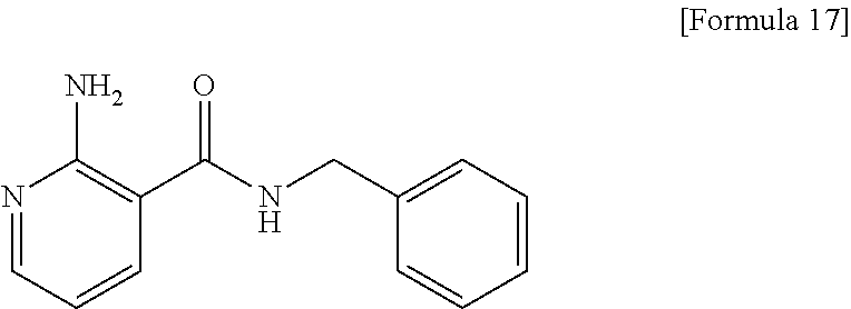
N1=CC=CC(C(NCC2=CC=CC=C2)=O)=C1N
